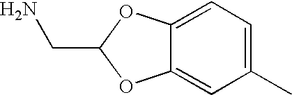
C1(C)=CC=C2C(=C1)OC(CN)O2
